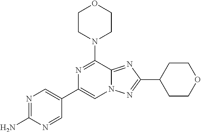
C1(C2=CN3C(=NC(C4CCOCC4)=N3)C(N3CCOCC3)=N2)=CN=C(N)N=C1
